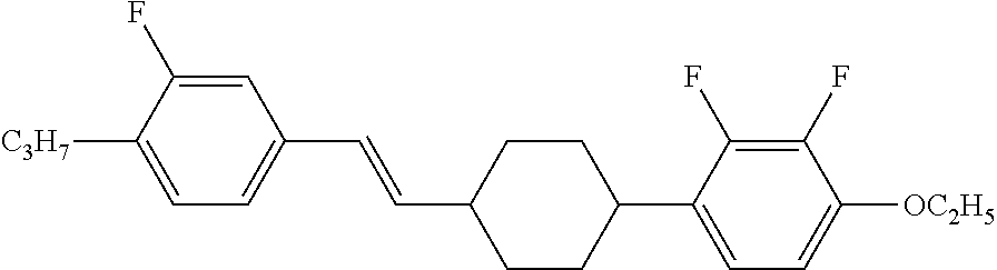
C1=C(F)C([C3H7])=CC=C1C=CC1CCC(C2=CC=C([OC2H5])C(F)=C2F)CC1
